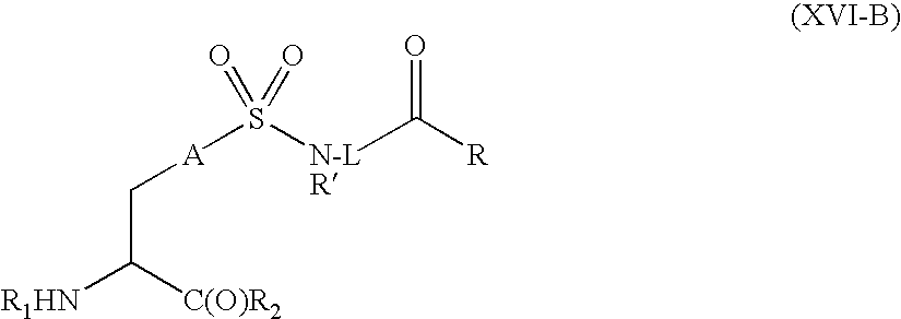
C(C([C(O)R2])[R1HN])[A]S([N-L]C([R])=O)(=O)=O
